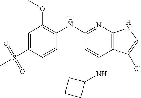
CS(C1=CC(OC)=C(NC2=NC3=C(C(NC4CCC4)=C2)C(Cl)=CN3)C=C1)(=O)=O
